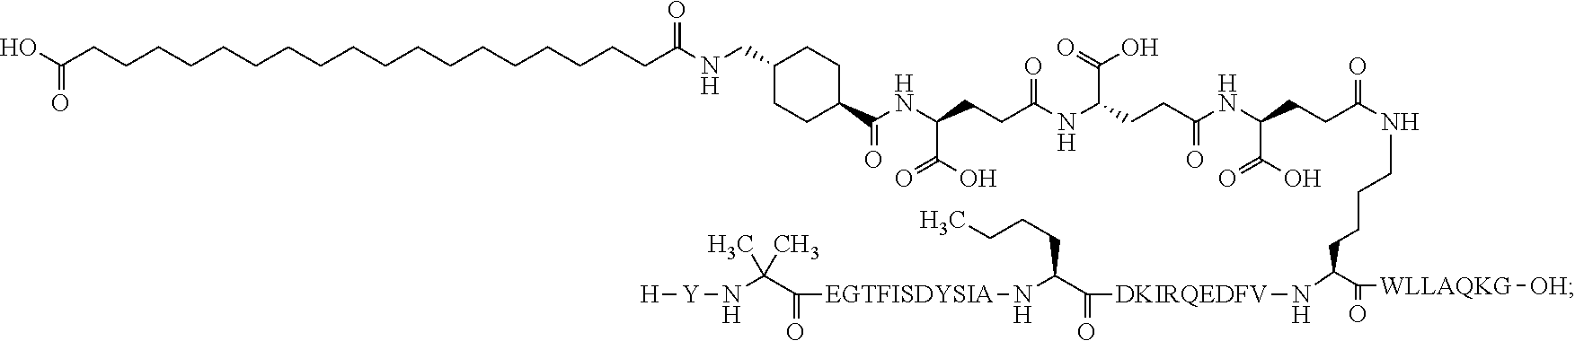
C1CC(C(NC(CCC(NC(CCC(NC(CCC(=O)NCCCCC(C([WLLAQKG][OH])=O)N[DKIRQEDFV]C(C(N[EGTFISDYSIA]C(C(N[Y][H])(C)C)=O)CCCC)=O)C(O)=O)=O)C(O)=O)=O)C(O)=O)=O)CCC1CNC(CCCCCCCCCCCCCCCCCCC(O)=O)=O
